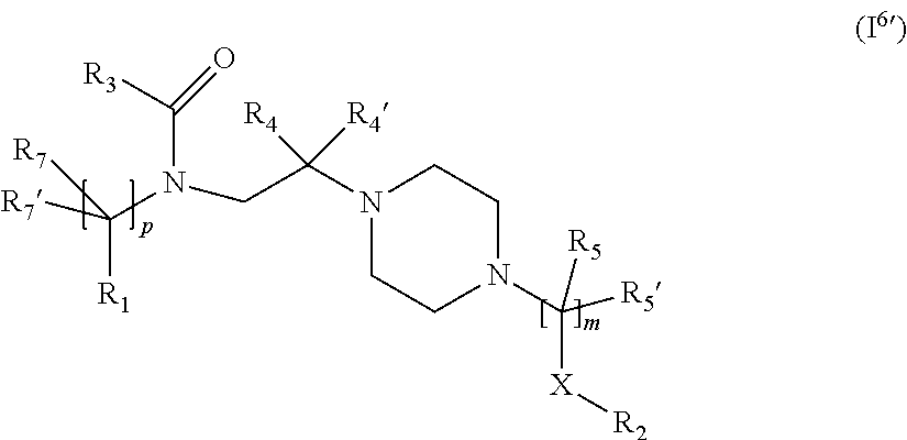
[R7]C([R1])(N(CC([R4])([R4])N1CCN(C([R5])([X][R2])[R5])CC1)C([R3])=O)[R7]
